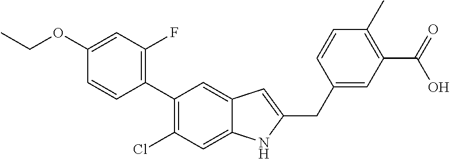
CCOC1=CC(F)=C(C2=C(Cl)C=C3C(=C2)C=C(CC2=CC(C(=O)O)=C(C)C=C2)N3)C=C1
